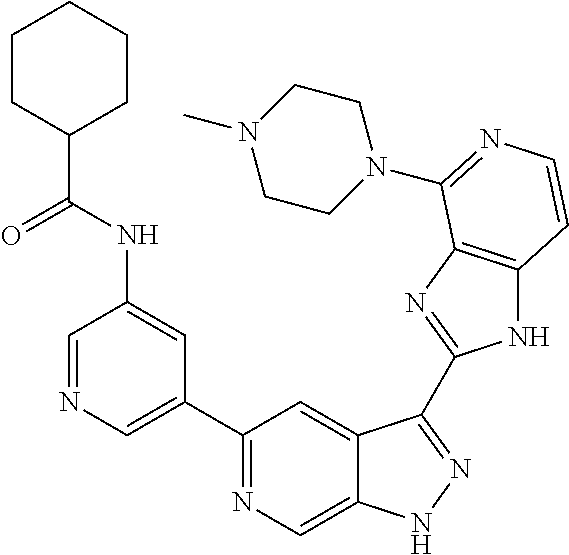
C1=NC=C(C2=NC=C3C(=C2)C(C2=NC4=C(N2)C=CN=C4N2CCN(C)CC2)=NN3)C=C1NC(C1CCCCC1)=O
